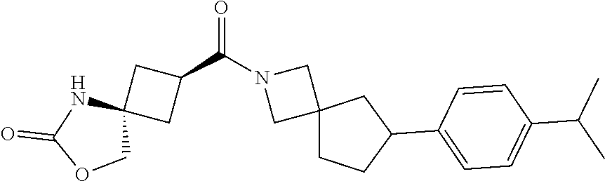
C1=C(C2CCC3(CN(C(C4CC5(C4)NC(=O)OC5)=O)C3)C2)C=CC(C(C)C)=C1
